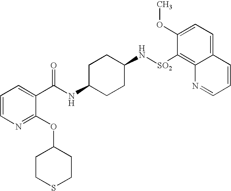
C1CSCCC1OC1=NC=CC=C1C(NC1CCC(N[SO2]C2=C3C(=CC=C2OC)C=CC=N3)CC1)=O
